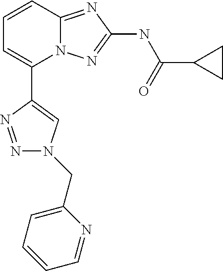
C1=CC2=NC(NC(C3CC3)=O)=NN2C(C2=CN(CC3=CC=CC=N3)N=N2)=C1
